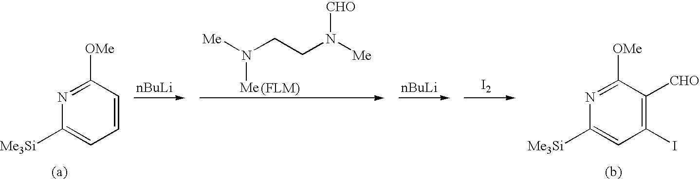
C1=CC([OMe])=NC([Me3Si])=C1.N(CCN([Me])[CHO])([Me])[Me].[I2].C1(I)=C([CHO])C([OMe])=NC([Me3Si])=C1
